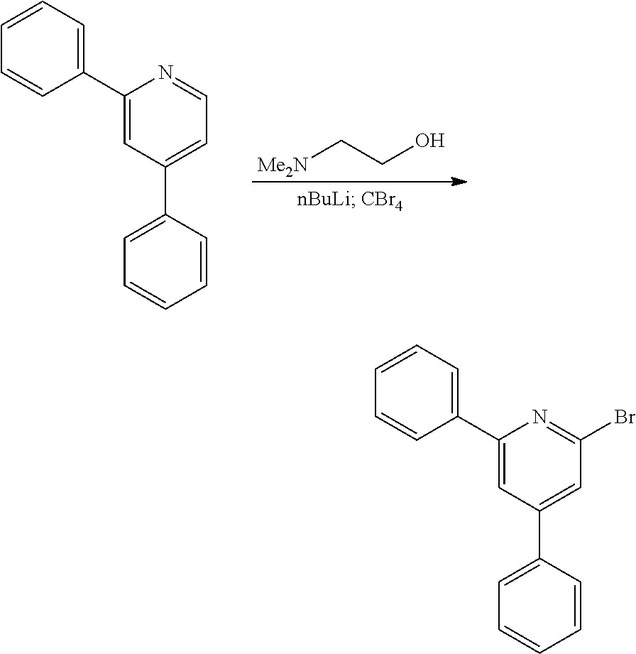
C1(C2=CC=CC=C2)=CC(C2=CC=CC=C2)=CC=N1.[Me2N]CCO.C1(C2=CC=CC=C2)=CC(C2=CC=CC=C2)=CC(Br)=N1
